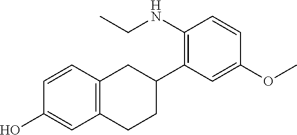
C12=C(C=CC(O)=C1)CC(C1=C(NCC)C=CC(OC)=C1)CC2
